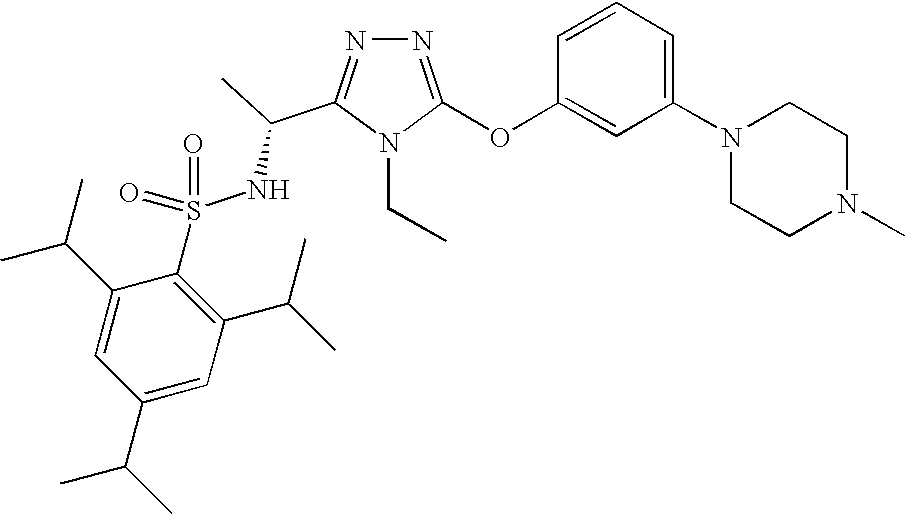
N1=C(OC2=CC(N3CCN(C)CC3)=CC=C2)N(CC)C(C(C)NS(=O)(=O)C2=C(C(C)C)C=C(C(C)C)C=C2C(C)C)=N1
